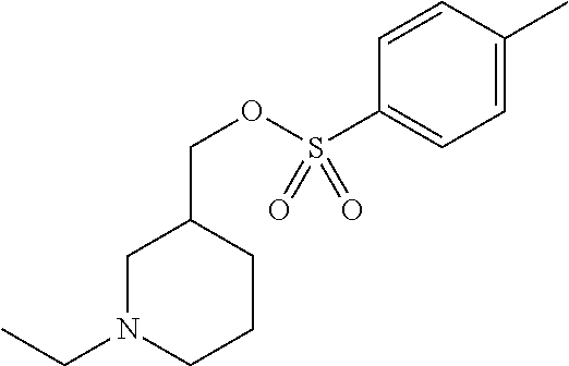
CCN1CCCC(COS(=O)(=O)C2=CC=C(C)C=C2)C1
